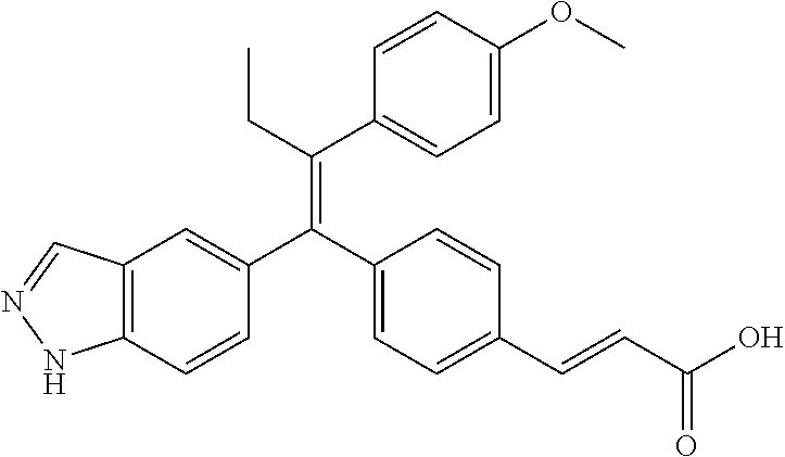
C12=C(C=CC(C(C3=CC=C(C=CC(O)=O)C=C3)=C(CC)C3=CC=C(OC)C=C3)=C1)NN=C2
